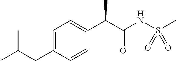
C1=C(CC(C)C)C=CC(C(C(NS(C)(=O)=O)=O)C)=C1
